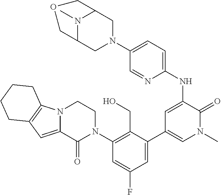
N12C(=CC3=C1CCCC3)C(=O)N(C1=C(CO)C(C3=CN(C)C(=O)C(NC4=CC=C(N5CC6N(C)C(C5)COC6)C=N4)=C3)=CC(F)=C1)CC2
